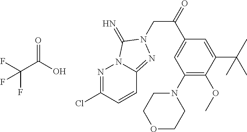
C(C(O)=O)(F)(F)F.N1=C(Cl)C=CC2=NN(CC(=O)C3=CC(N4CCOCC4)=C(OC)C(C(C)(C)C)=C3)C(=N)N12
